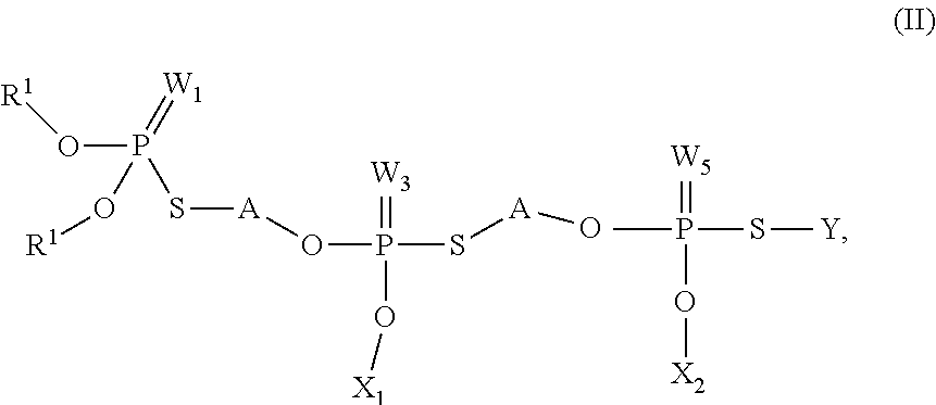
O(P(S[A]O)(=[W3])O[X1])[A]SP(O[R1])(=[W1])O[R1].CP(S[Y])(=[W5])O[X2]
